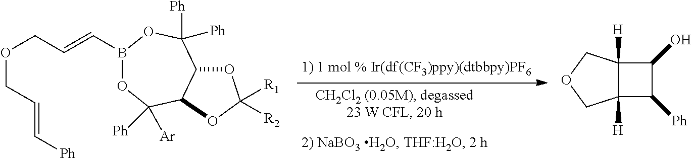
C12([H])C([H])(C([Ph])C1O)COC2.O(CC=C[Ph])CC=CB1OC([Ph])([Ar])C2C(C([Ph])([Ph])O1)OC([R1])([R2])O2
